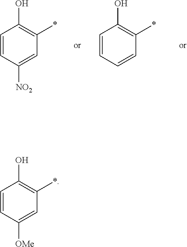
C1=CC([NO2])=CC(*)=C1O.C1=CC=CC(*)=C1O.C1=CC([OMe])=CC(*)=C1O
